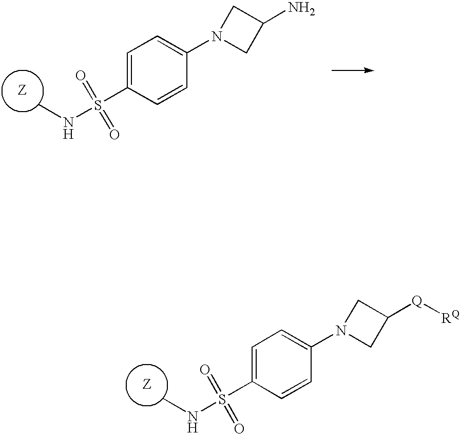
C1=CC(S(NC)(=O)=O)=CC=C1N1CC([Q][RQ])C1.C1=CC(S(NC)(=O)=O)=CC=C1N1CC(N)C1
